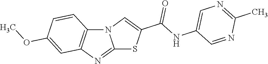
N12C3=C(N=C1SC(C(NC1=CN=C(C)N=C1)=O)=C2)C=C(OC)C=C3
